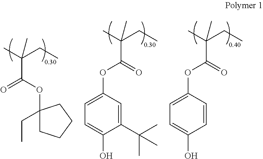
CC(CC)(C)C(OC1(CC)CCCC1)=O.CC(CC)(C)C(=O)OC1=CC=C(O)C(C(C)(C)C)=C1.CC(CC)(C)C(=O)OC1=CC=C(O)C=C1
